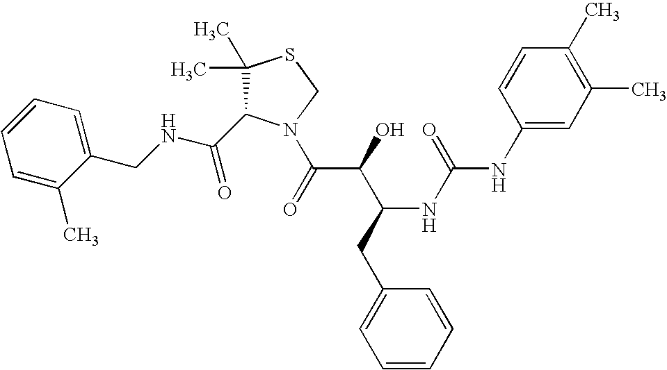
C(NCC1=CC=CC=C1C)(=O)C1C(C)(C)SCN1C(C(C(CC1=CC=CC=C1)NC(=O)NC1=CC(C)=C(C)C=C1)O)=O
